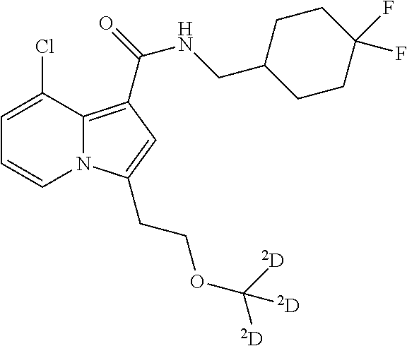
C1=C(Cl)C2=C(C(NCC3CCC(F)(F)CC3)=O)C=C(CCOC([D])([D])[D])N2C=C1
